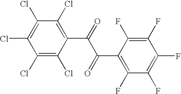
C1(Cl)=C(Cl)C(C(=O)C(C2=C(F)C(F)=C(F)C(F)=C2F)=O)=C(Cl)C(Cl)=C1Cl
